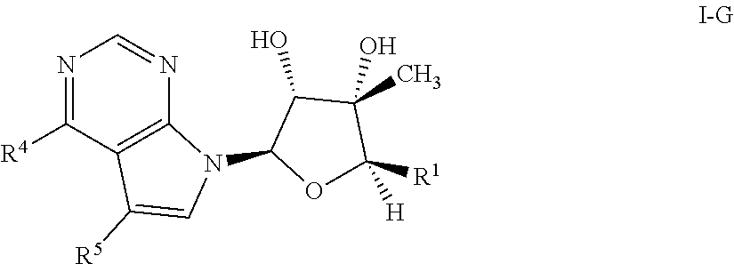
N1=C([R4])C2=C(N=C1)N(C1OC([H])([R1])C(O)(C)C1O)C=C2[R5]
